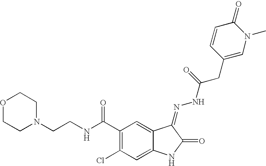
O1CCN(CCNC(C2=C(Cl)C=C3C(=C2)C(=NNC(CC2=CN(C)C(=O)C=C2)=O)C(=O)N3)=O)CC1
